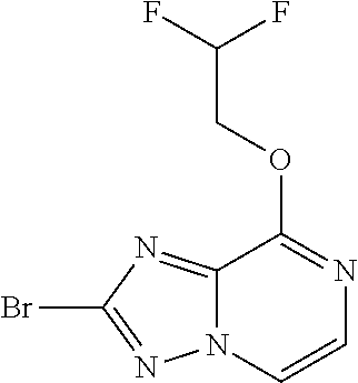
C1=CN=C(OCC(F)F)C2=NC(Br)=NN12
